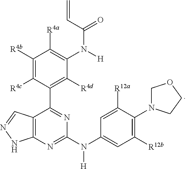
C12=C(N=C(N(C3=CC([R12b])=C(N4COCC4)C([R12a])=C3)[H])N=C1C1=C([R4d])C(N([H])C(C=C)=O)=C([R4a])C([R4b])=C1[R4c])NN=C2
